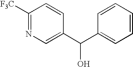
C1([F3C])=NC=C(C(C2=CC=CC=C2)O)C=C1
